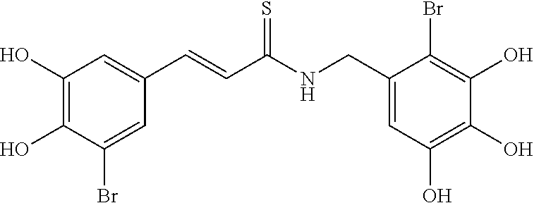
C1(O)=C(O)C(Br)=CC(C=CC(NCC2=CC(O)=C(O)C(O)=C2Br)=S)=C1
